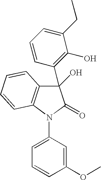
C1=CC(C2(O)C3=C(N(C4=CC=CC(OC)=C4)C2=O)C=CC=C3)=C(O)C(CC)=C1
